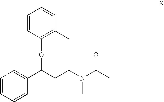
C1=CC(OC(C2=CC=CC=C2)CCN(C)C(C)=O)=C(C)C=C1
